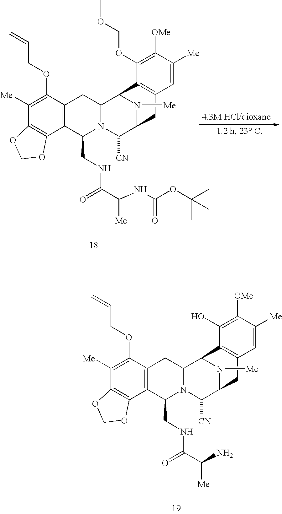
C12=C(C(OCC=C)=C([Me])C3=C1OCO3)CC1N(C2CNC(C(NC(OC(C)(C)C)=O)[Me])=O)C([CN])C2N([Me])C1C1=C(C2)C=C([Me])C([OMe])=C1OCOC.C12=C(C(OCC=C)=C([Me])C3=C1OCO3)CC1N(C2CNC(C(N)[Me])=O)C([CN])C2N([Me])C1C1=C(C2)C=C([Me])C([OMe])=C1O
